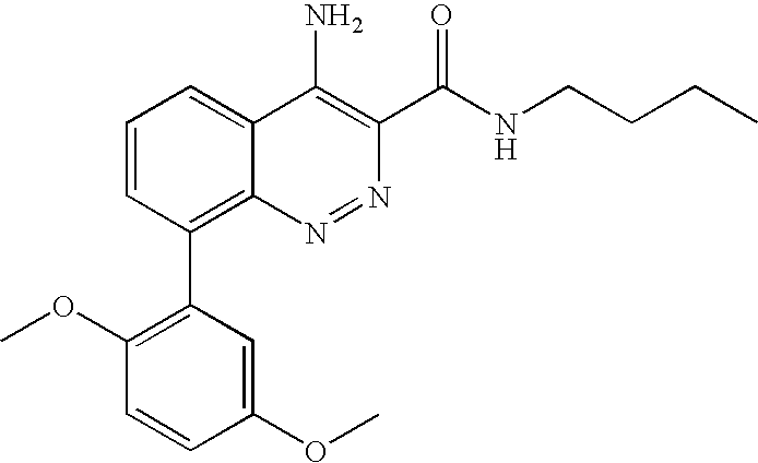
C1(OC)=CC(C2=C3C(=CC=C2)C(N)=C(C(NCCCC)=O)N=N3)=C(OC)C=C1
